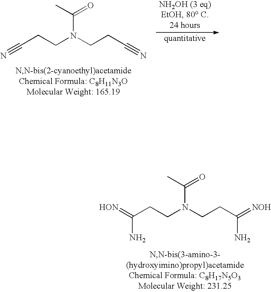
C(CCN(C(=O)C)CCC(=[NOH])N)(N)=[HON].N#CCCN(C(=O)C)CCC#N
